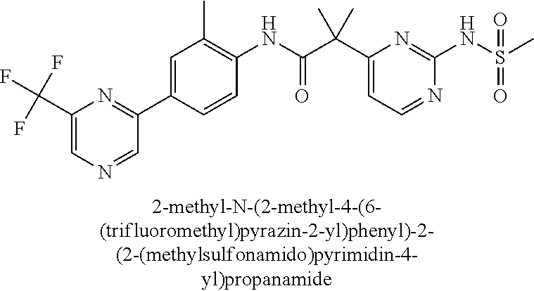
N1=CC=C(C(C(NC2=C(C)C=C(C3=NC(C(F)(F)F)=CN=C3)C=C2)=O)(C)C)N=C1NS(=O)(=O)C
